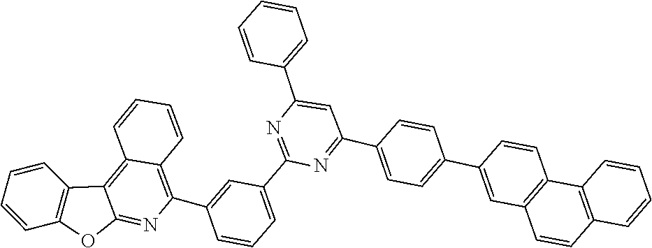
C1(C2=CC=CC(C3=C4C=CC=CC4=C4C5=C(OC4=N3)C=CC=C5)=C2)=NC(C2=CC=CC=C2)=CC(C2=CC=C(C3=CC4=C(C=C3)C3=C(C=C4)C=CC=C3)C=C2)=N1
